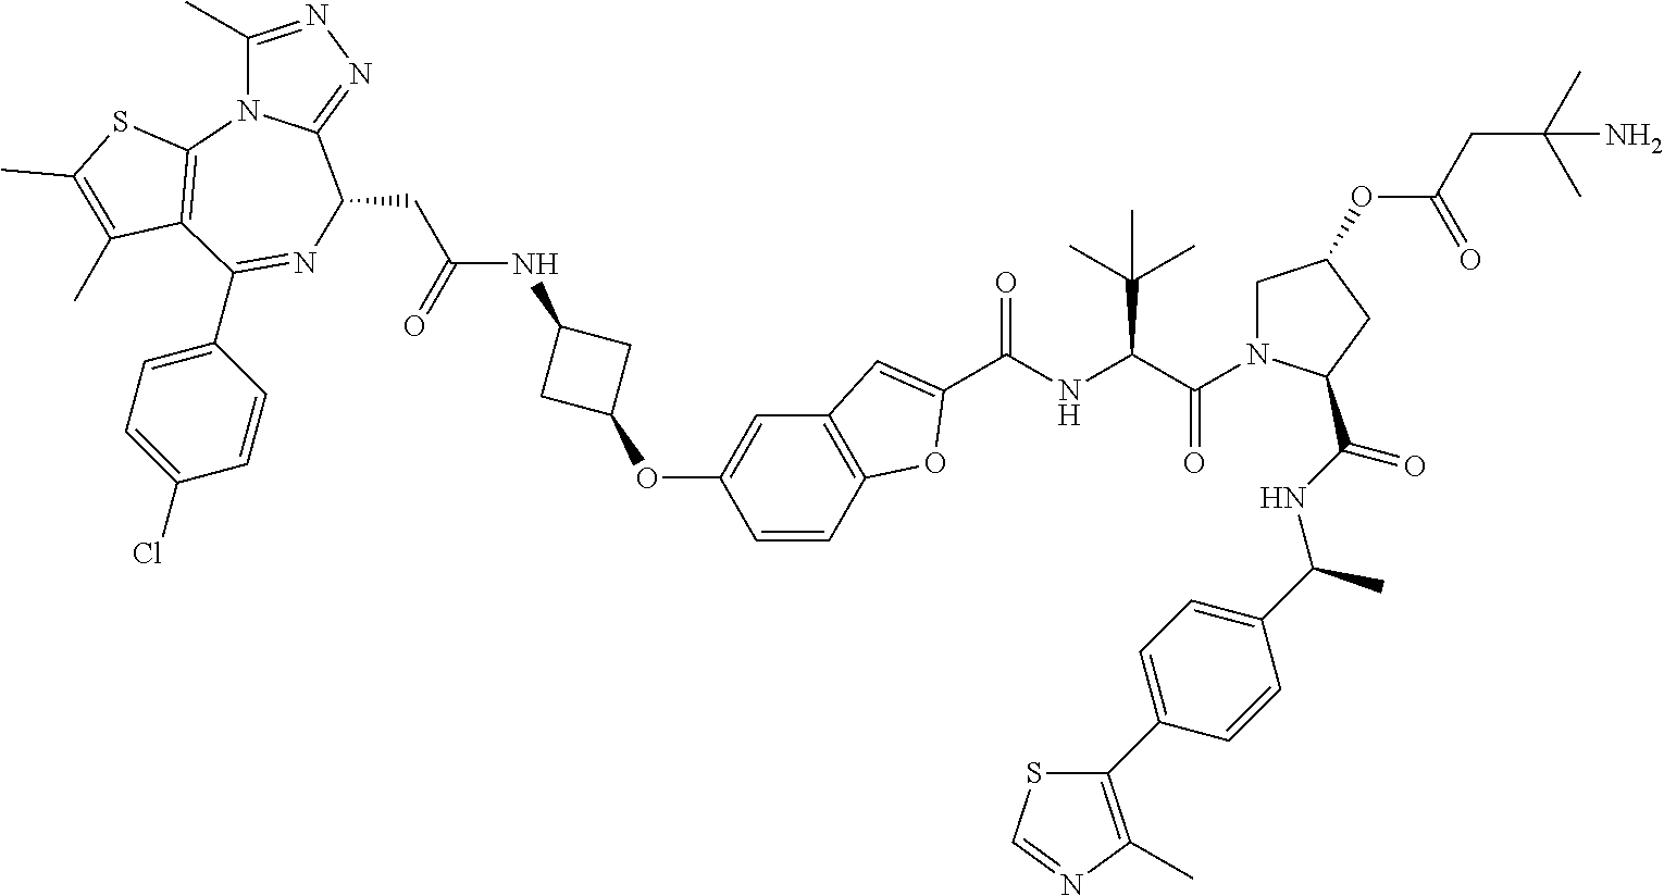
C1(C)=NN=C2N1C1=C(C(C3=CC=C(Cl)C=C3)=NC2CC(NC2CC(OC3=CC4=C(C=C3)OC(C(NC(C(=O)N3CC(OC(=O)CC(C)(C)N)CC3C(NC(C3=CC=C(C5=C(C)N=CS5)C=C3)C)=O)C(C)(C)C)=O)=C4)C2)=O)C(C)=C(C)S1
